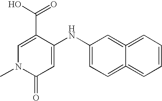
C1(C(=O)O)=CN(C)C(=O)C=C1NC1=CC=C2=CC=CC=C2=C1
